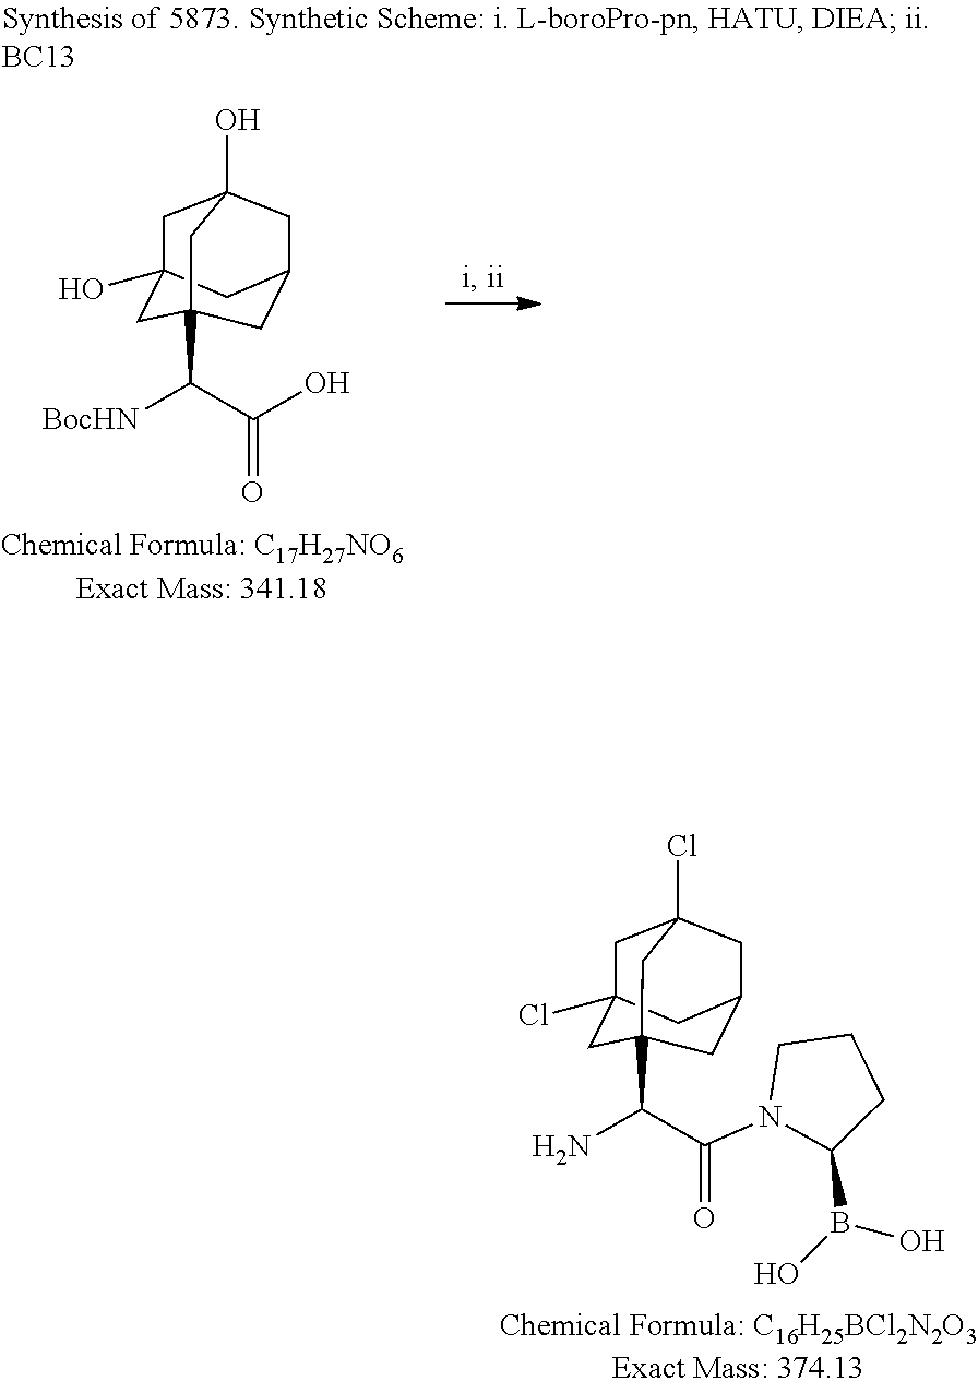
C1C2(Cl)CC3(C(C(=O)N4CCCC4B(O)O)N)CC(CC1(Cl)C3)C2.C1C2(O)CC3(C(C(O)=O)[BocHN])CC(CC1(O)C3)C2
